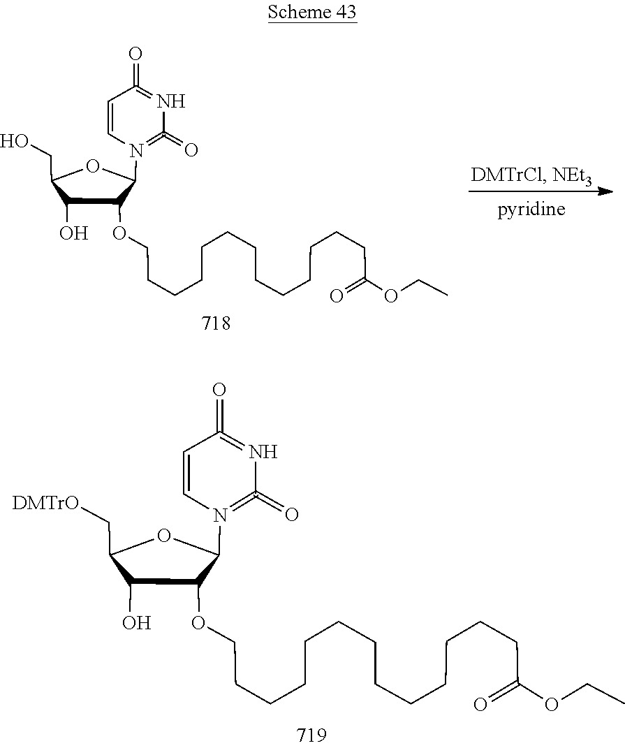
C(CCCCCCC(OCC)=O)CCCCCCOC1C(O)C(CO)OC1N1=C(=O)N=C(=O)C=C1.C(CCCCCCC(OCC)=O)CCCCCCOC1C(O)C(C[DMTrO])OC1N1=C(=O)N=C(=O)C=C1
